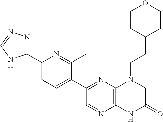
C1(C2=NC3=C(N=C2)NC(=O)CN3CCC2CCOCC2)=CC=C(C2=NN=CN2)N=C1C
